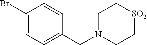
C1(Br)=CC=C(CN2CC[SO2]CC2)C=C1
